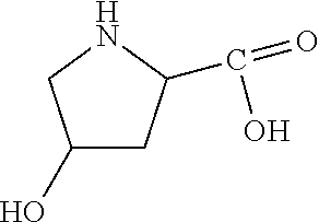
C1(O)CC(C(=O)O)NC1
